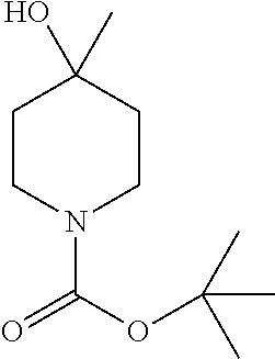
C1CN(C(=O)OC(C)(C)C)CCC1(C)O
